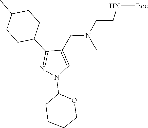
N1(C2CCCCO2)C=C(CN(CCN[Boc])C)C(C2CCC(C)CC2)=N1
